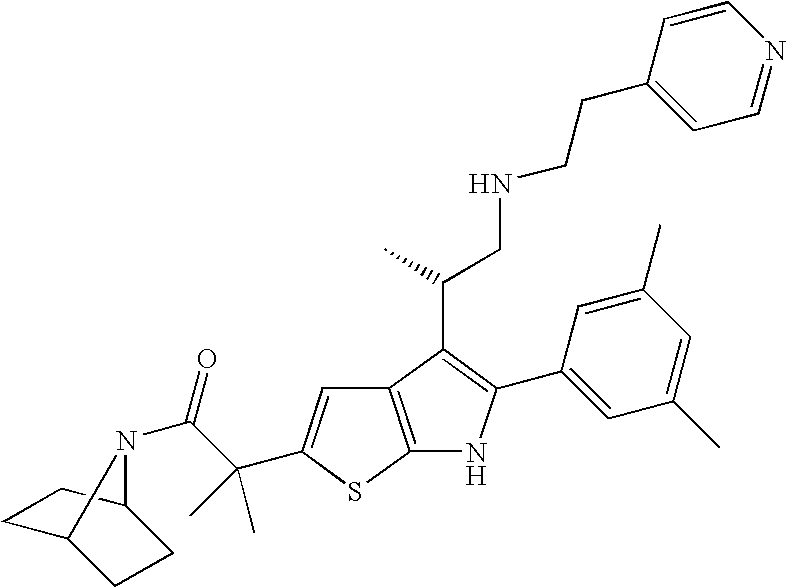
C12=C(SC(C(C(=O)N3C4CCC3CC4)(C)C)=C1)NC(C1=CC(C)=CC(C)=C1)=C2C(CNCCC1=CC=NC=C1)C
